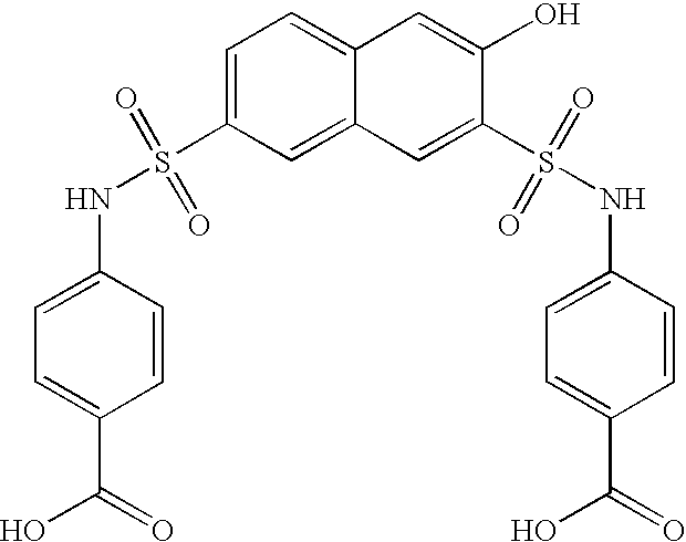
C1=C(S(NC2=CC=C(C(=O)O)C=C2)(=O)=O)C=C2C(=C1)C=C(O)C(S(=O)(NC1=CC=C(C(O)=O)C=C1)=O)=C2
